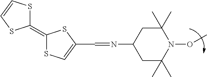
C1C(C)(C)N(OC)C(C)(C)CC1N=CC1=CSC(=C2SC=CS2)S1
